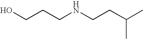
OCCCNCCC(C)C
